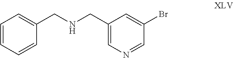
C(C1=CN=CC(Br)=C1)NCC1=CC=CC=C1
